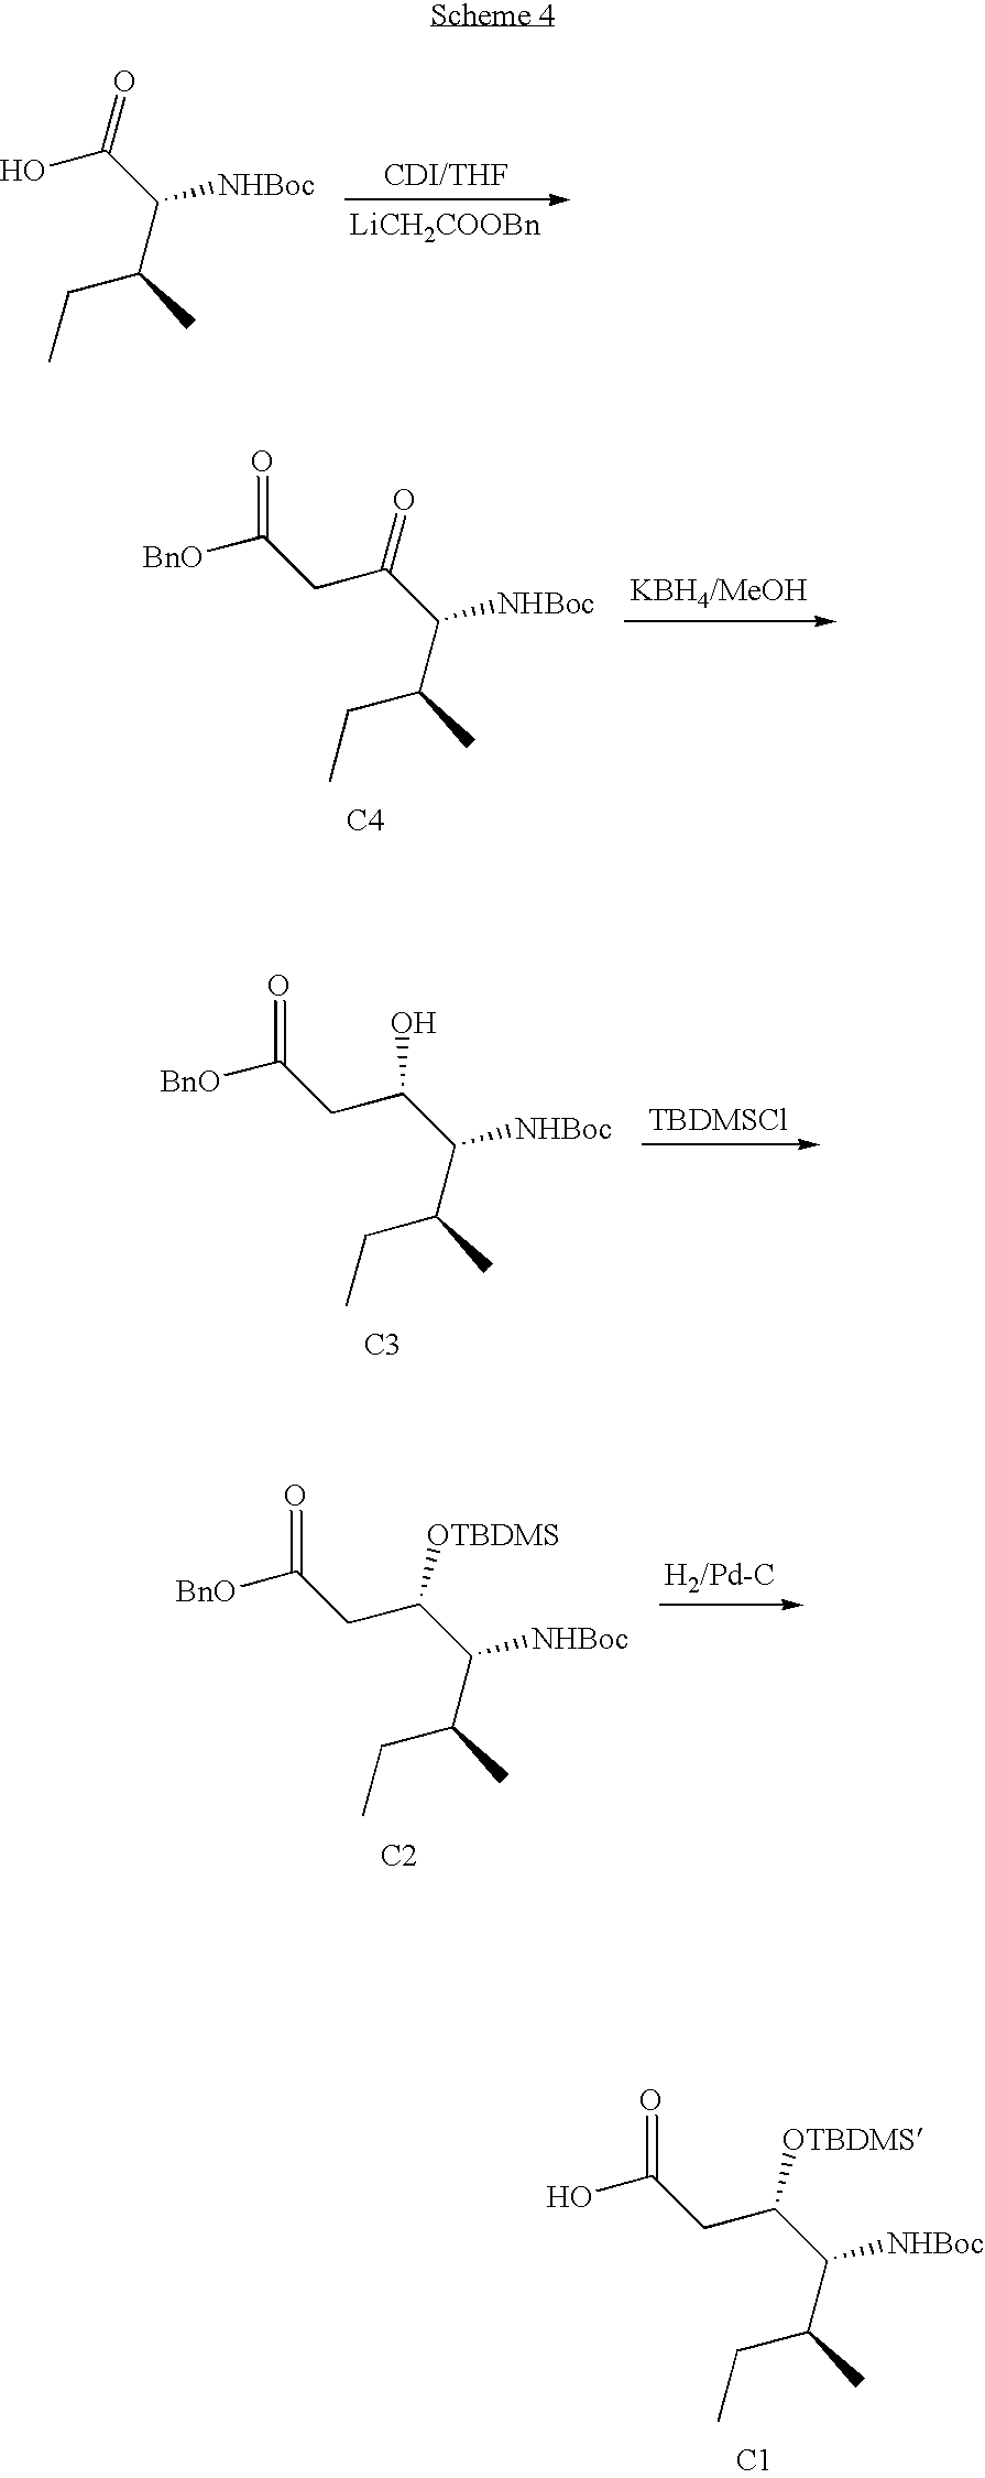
[LiCH2COOBn].OC(C(C(C)CC)[NHBoc])=O.[BnO]C(=O)CC(C([NHBoc])C(C)CC)=O.[C4].[BnO]C(=O)CC(C([NHBoc])C(C)CC)O.[C3].[TBDMSCl].OC(=O)CC(C([NHBoc])C(C)CC)[OTBDMS].[C1].[BnO]C(=O)CC(C([NHBoc])C(C)CC)[OTBDMS].[C2]
